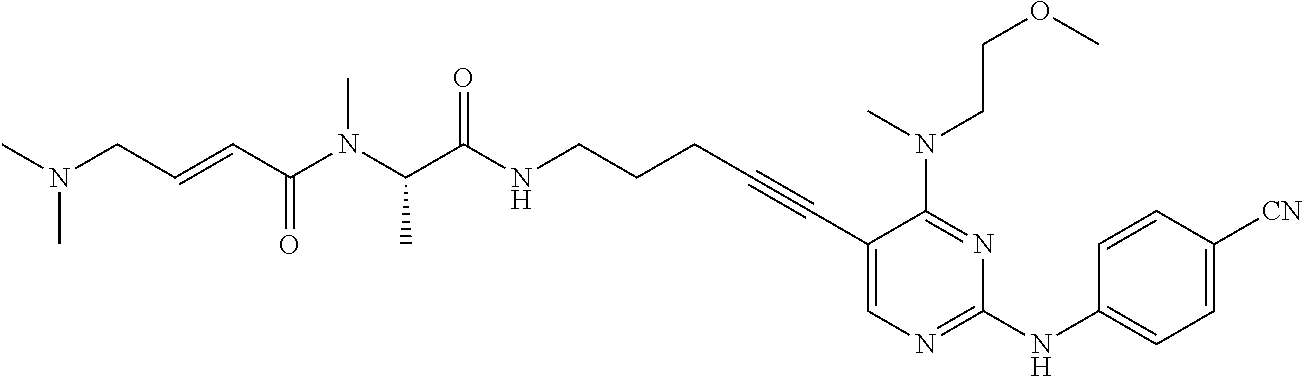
C1(C#CCCCNC(C(N(C(C=CCN(C)C)=O)C)C)=O)=CN=C(NC2=CC=C([CN])C=C2)N=C1N(CCOC)C
